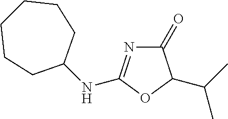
C1(=O)N=C(NC2CCCCCC2)OC1C(C)C
